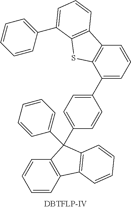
C1=CC2=C(C(C3=CC=C(C4(C5=CC=CC=C5)C5=C(C=CC=C5)C5=C4C=CC=C5)C=C3)=C1)SC1=C2C=CC=C1C1=CC=CC=C1
